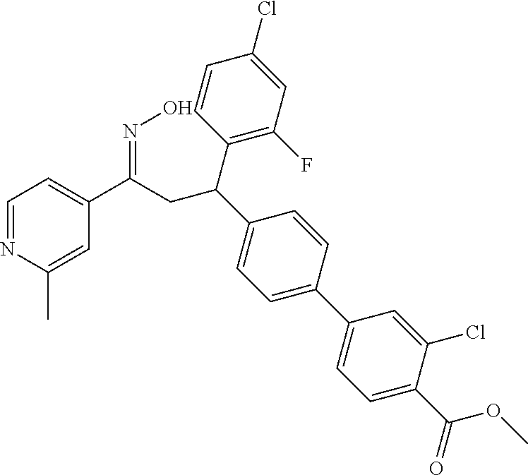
C1=NC(C)=CC(C(CC(C2=CC=C(C3=CC=C(C(OC)=O)C(Cl)=C3)C=C2)C2=C(F)C=C(Cl)C=C2)=NO)=C1
